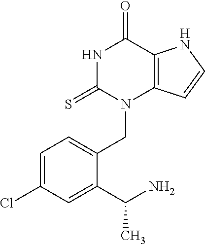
C1=C(Cl)C=C(C(N)C)C(CN2C3=C(C(=O)NC2=S)NC=C3)=C1
